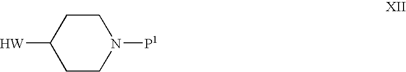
C1CC([W])CCN1[P1]
